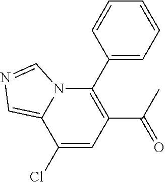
C1(C2=C(C(=O)C)C=C(Cl)C3=CN=CN23)=CC=CC=C1
